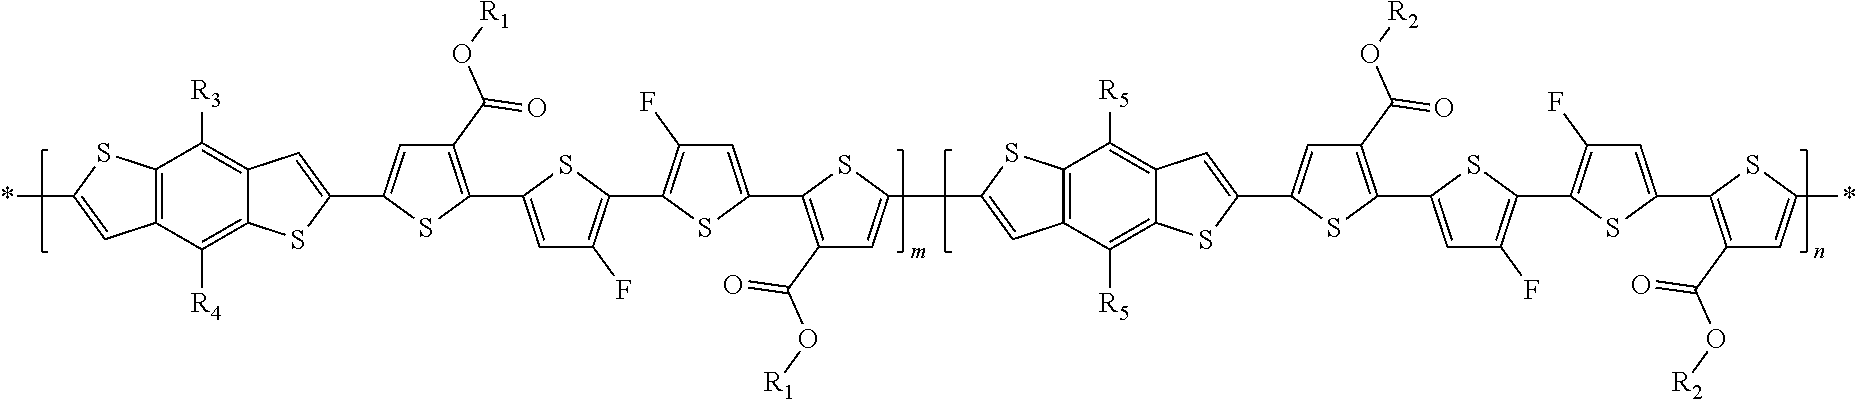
C1(C(O[R1])=O)=C(C2=CC(F)=C(C3=C(F)C=C(C4=C(C(O[R1])=O)C=C(C5=CC6=C(S5)C([R5])=C5C(=C6[R5])SC(C6=CC(C(O[R2])=O)=C(C7=CC(F)=C(C8=C(F)C=C(C9=C(C(O[R2])=O)C=C(*)S9)S8)S7)S6)=C5)S4)S3)S2)SC(C2=CC3=C([R3])C4=C(C=C(*)S4)C([R4])=C3S2)=C1
